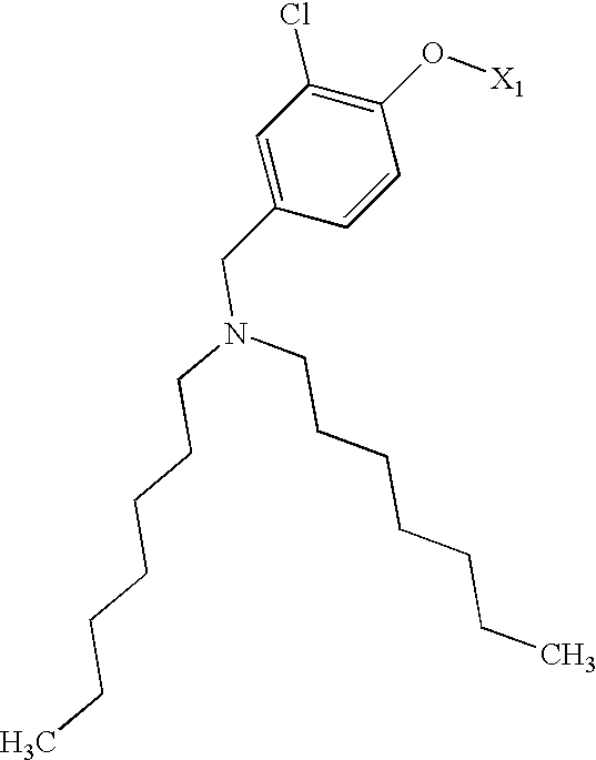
C1=C(CN(CCCCCCC)CCCCCCC)C=CC(O[X1])=C1Cl
